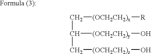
C(C(C[(OCH2CH2)z]O)[(OCH2CH2)y]O)[(OCH2CH2)x][R]
